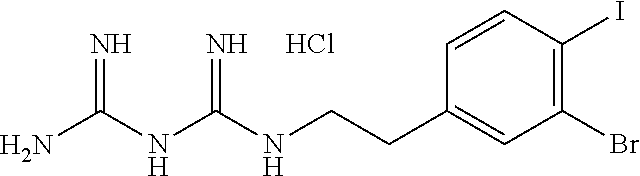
C1=CC(CCNC(NC(N)=N)=N)=CC(Br)=C1I.Cl
